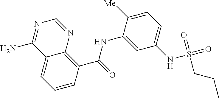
C1=CC=C2C(=C1C(NC1=CC(NS(CCC)(=O)=O)=CC=C1[Me])=O)N=CN=C2N
